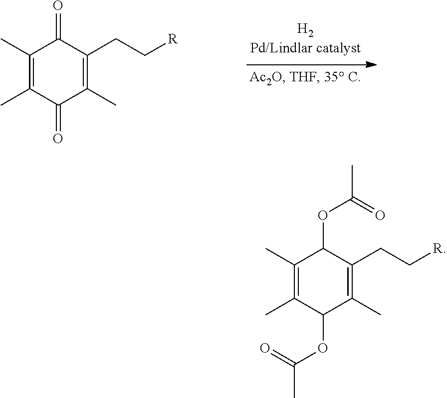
C1(C)=C(C)C(=O)C(C)=C(CC[R])C1=O.C1(C)=C(C)C(OC(=O)C)C(C)=C(CC[R])C1OC(=O)C
